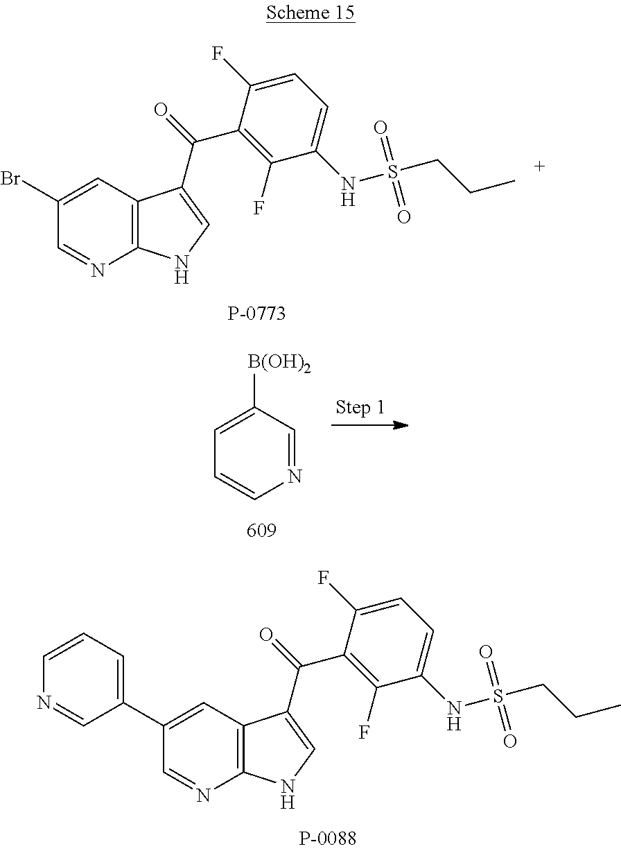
C1=C(Br)C=NC2=C1C(C(=O)C1=C(F)C(NS(CCC)(=O)=O)=CC=C1F)=CN2.C1([B(OH)2])=CC=CN=C1.C1=C(C2=CC=CN=C2)C=NC2=C1C(C(=O)C1=C(F)C(NS(CCC)(=O)=O)=CC=C1F)=CN2
